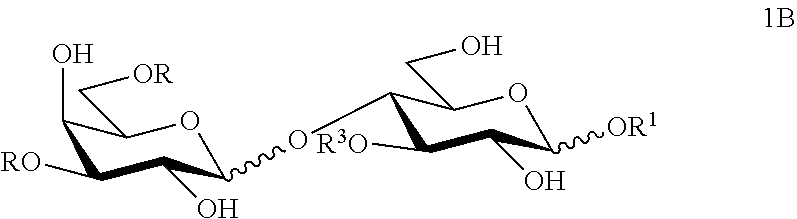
C1(O)C([RO])C(O)C(OC2C([R3O])C(O)C([OR1])OC2CO)OC1C[OR]
